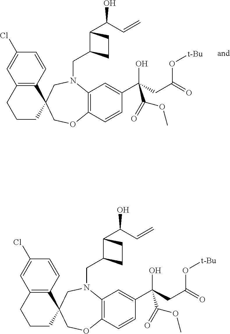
C(N1C2=C(C=CC(C(O)(CC(=O)O[t-Bu])C(=O)OC)=C2)OCC2(C3=C(C=C(Cl)C=C3)CCC2)C1)C1C(C(O)C=C)CC1.C(N1C2=C(C=CC(C(O)(CC(=O)O[t-Bu])C(=O)OC)=C2)OCC2(C3=C(C=C(Cl)C=C3)CCC2)C1)C1C(C(O)C=C)CC1
